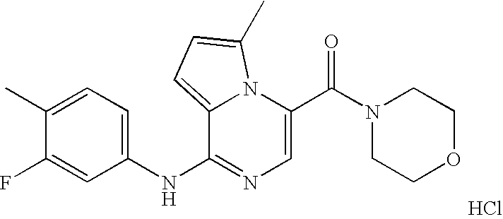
C1=C(C(N2CCOCC2)=O)N2C(=CC=C2C)C(NC2=CC=C(C)C(F)=C2)=N1.Cl
